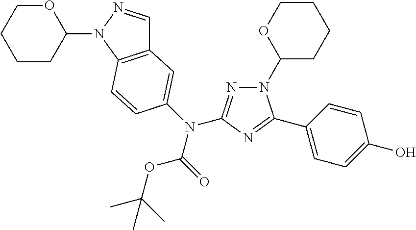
C12=C(N(C3OCCCC3)N=C1)C=CC(N(C1=NN(C3CCCCO3)C(C3=CC=C(O)C=C3)=N1)C(=O)OC(C)(C)C)=C2
